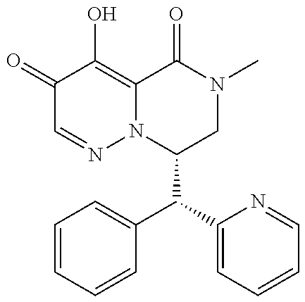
C1(=O)C=NN2C(=C1O)C(=O)N(C)CC2C(C1=CC=CC=C1)C1=CC=CC=N1
